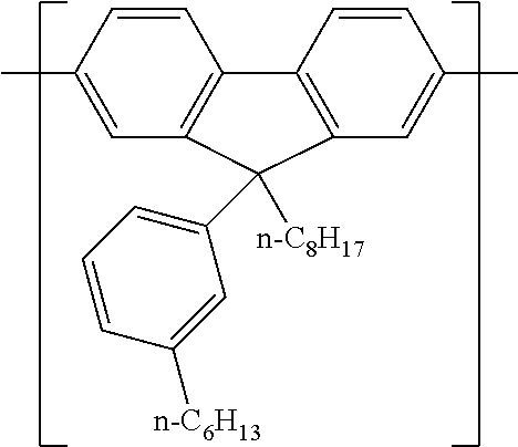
CC1=CC2=C(C=C1)C1=C(C=C(C)C=C1)C2([n-C8H17])C1=CC=CC([n-C6H13])=C1
